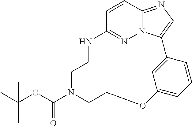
C12=NN3C(=NC=C3C3=CC(=CC=C3)OCCN(C(OC(C)(C)C)=O)CCN1)C=C2
